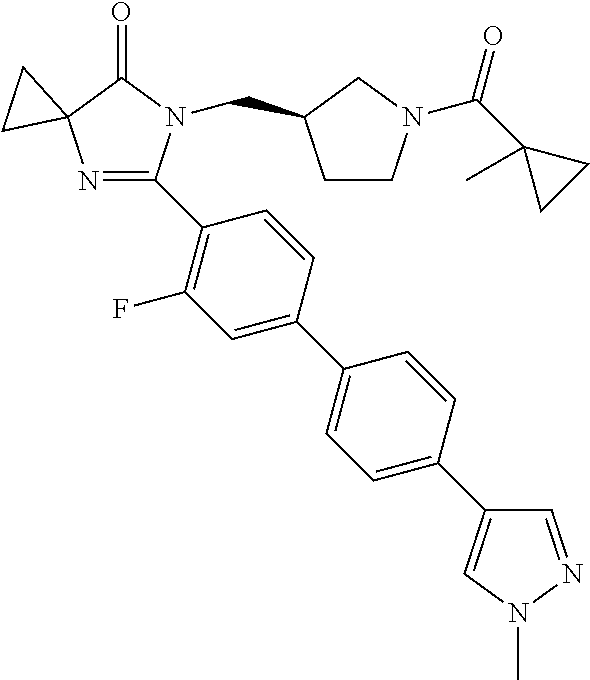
N1=C(C2=C(F)C=C(C3=CC=C(C4=CN(C)N=C4)C=C3)C=C2)N(CC2CCN(C(C3(C)CC3)=O)C2)C(=O)C12CC2
